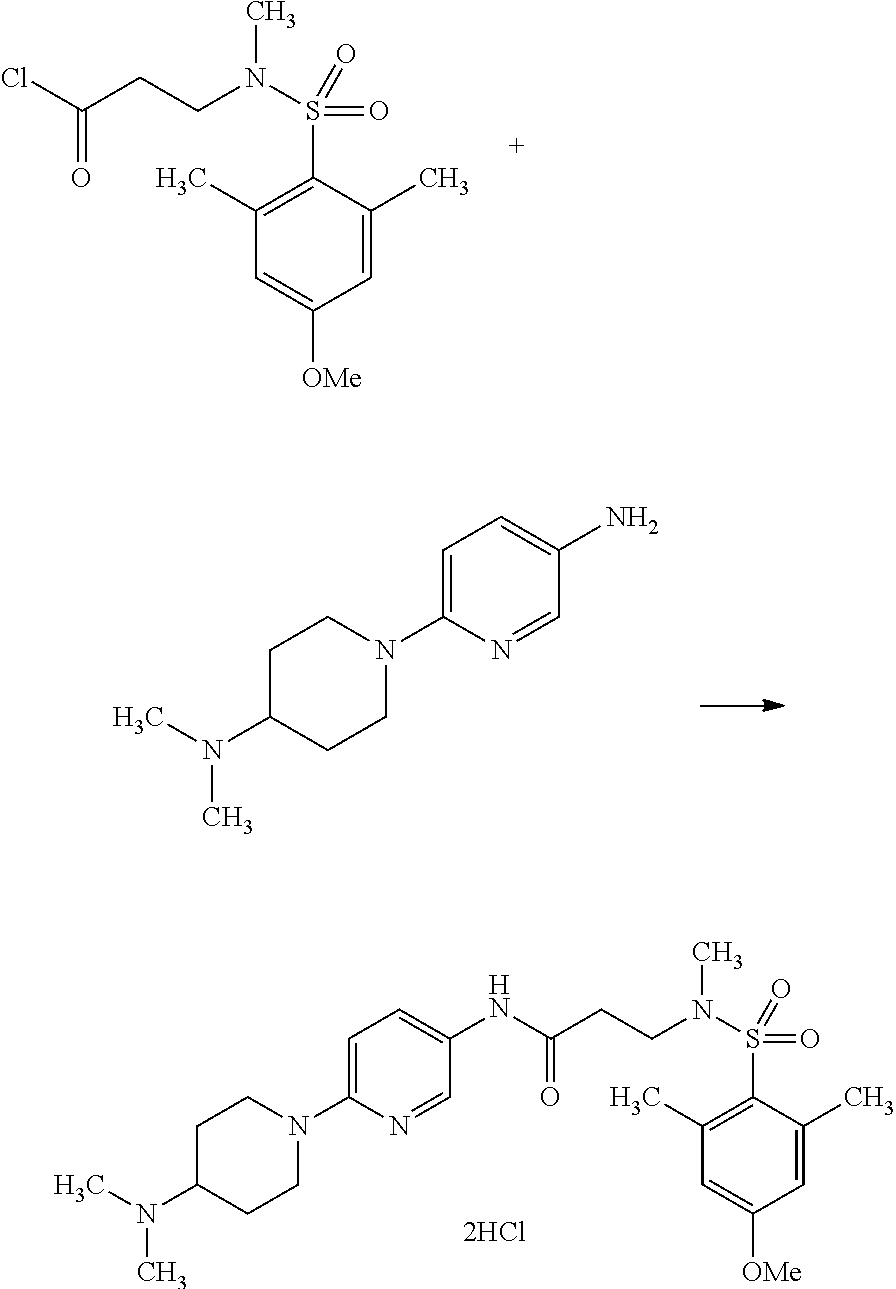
C1=C(C)C(S(N(CCC(Cl)=O)C)(=O)=O)=C(C)C=C1[OMe].C1C(N(C)C)CCN(C2=CC=C(N)C=N2)C1.C1C(N(C)C)CCN(C2=CC=C(NC(CCN(S(C3=C(C)C=C([OMe])C=C3C)(=O)=O)C)=O)C=N2)C1
